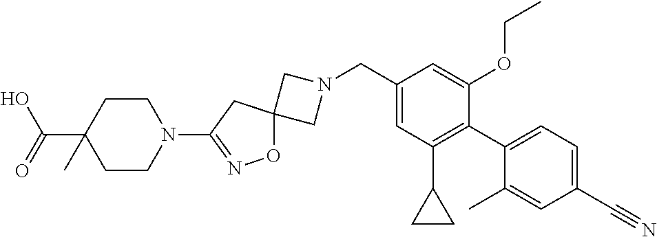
C1N(CC2=CC(C3CC3)=C(C3=CC=C(C#N)C=C3C)C(OCC)=C2)CC12ON=C(N1CCC(C(O)=O)(C)CC1)C2
